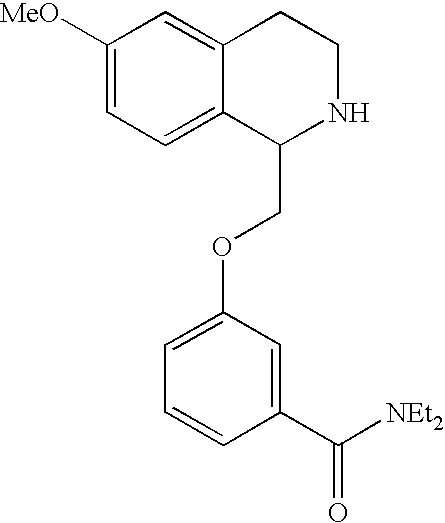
C1([MeO])=CC=C2C(=C1)CCNC2COC1=CC=CC(C([NEt2])=O)=C1
